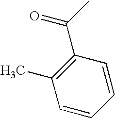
C(C1=C(C)C=CC=C1)(C)=O
